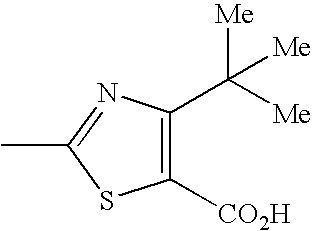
C1([CO2H])=C(C([Me])([Me])[Me])N=C(C)S1
